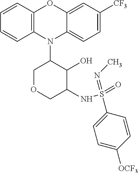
N1(C2COCC(NS(=O)(=NC)C3=CC=C([OCF3])C=C3)C2O)C2=C(C=CC=C2)OC2=CC([CF3])=CC=C12
